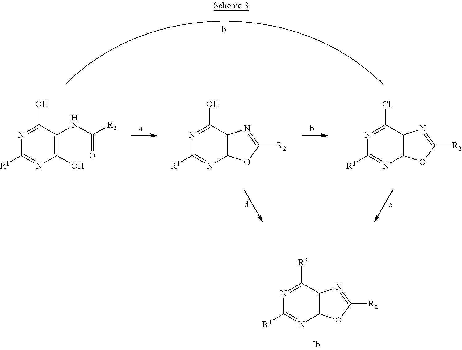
C1(O)=NC([R1])=NC(O)=C1NC([R2])=O.C1(O)=NC([R1])=NC2=C1N=C([R2])O2.C1(Cl)=NC([R1])=NC2=C1N=C([R2])O2.C1([R3])=NC([R1])=NC2=C1N=C([R2])O2
